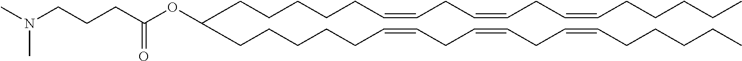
C(CCCC=CCC=CCC=CCCCCC)CC(CCCCCC=CCC=CCC=CCCCCC)OC(CCCN(C)C)=O
